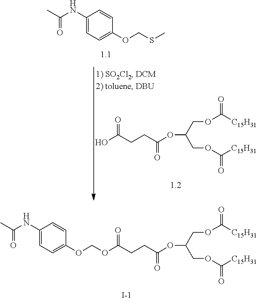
C(C(=O)OC(COC(=O)[C15H31])COC([C15H31])=O)CC(O)=O.C1=C(NC(C)=O)C=CC(OCSC)=C1.O(C([C15H31])=O)CC(COC([C15H31])=O)OC(CCC(OCOC1=CC=C(NC(C)=O)C=C1)=O)=O.[I-]
